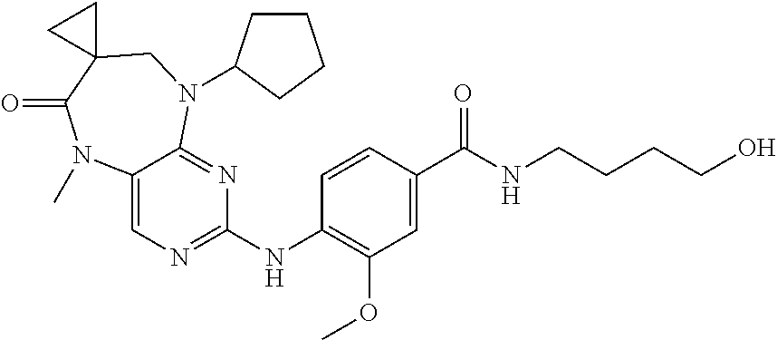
C1(NC2=NC=C3C(=N2)N(C2CCCC2)CC2(C(=O)N3C)CC2)=C(OC)C=C(C(NCCCCO)=O)C=C1
